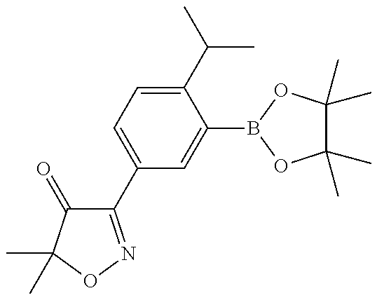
C1(C2=CC=C(C(C)C)C(B3OC(C)(C)C(C)(C)O3)=C2)=NOC(C)(C)C1=O
